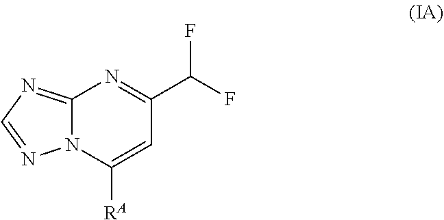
C12=NC=NN1C([RA])=CC(C(F)F)=N2
